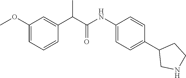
C(C1=CC(OC)=CC=C1)(C(NC1=CC=C(C2CNCC2)C=C1)=O)C
